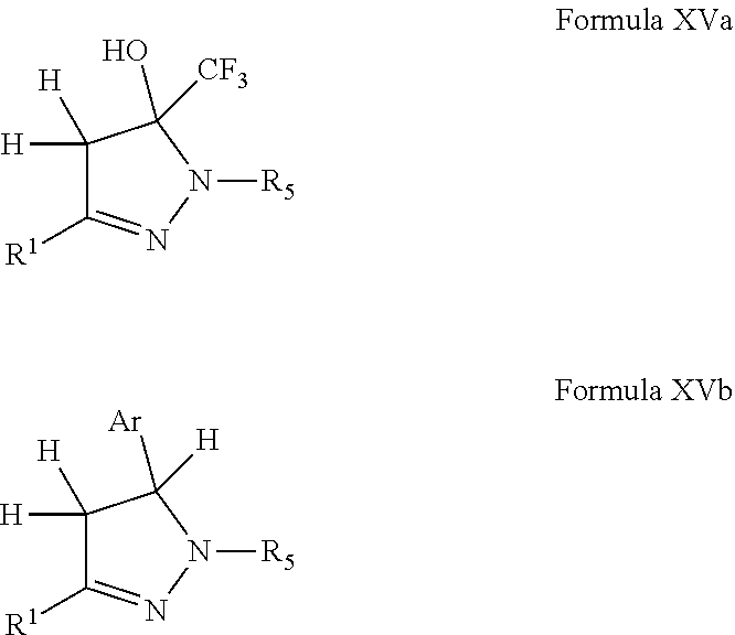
C1([H])([H])C([R1])=NN([R5])C1(O)[CF3].C1([H])([H])C([R1])=NN([R5])C1([Ar])[H]
